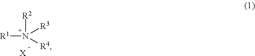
[R1]N([R2])([R3])[R4].[X]
